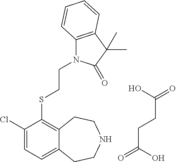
C(CSC1=C2C(=CC=C1Cl)CCNCC2)N1C2=C(C(C)(C)C1=O)C=CC=C2.OC(=O)CCC(=O)O
